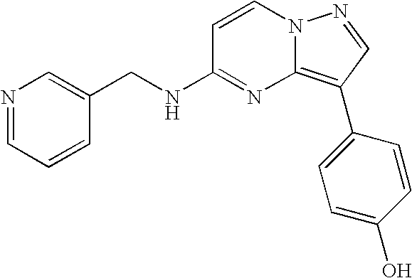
N1=CC=CC(CNC2=NC3=C(C4=CC=C(O)C=C4)C=NN3C=C2)=C1
